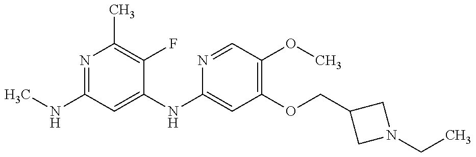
N1=C(NC)C=C(NC2=CC(OCC3CN(CC)C3)=C(OC)C=N2)C(F)=C1C
